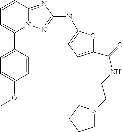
C1=CC2=NC(NC3=CC=C(C(=O)NCCN4CCCC4)O3)=NN2C(C2=CC=C(OC)C=C2)=C1
